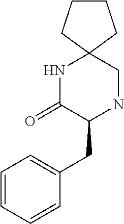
N1C(=O)C(CC2=CC=CC=C2)NCC12CCCC2
